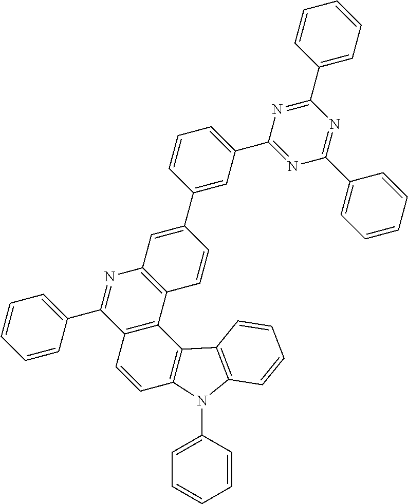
N1=C(C2=CC=CC(C3=CC4=C(C=C3)C3=C(C(C5=CC=CC=C5)=N4)C=CC4=C3C3=C(N4C4=CC=CC=C4)C=CC=C3)=C2)N=C(C2=CC=CC=C2)N=C1C1=CC=CC=C1
